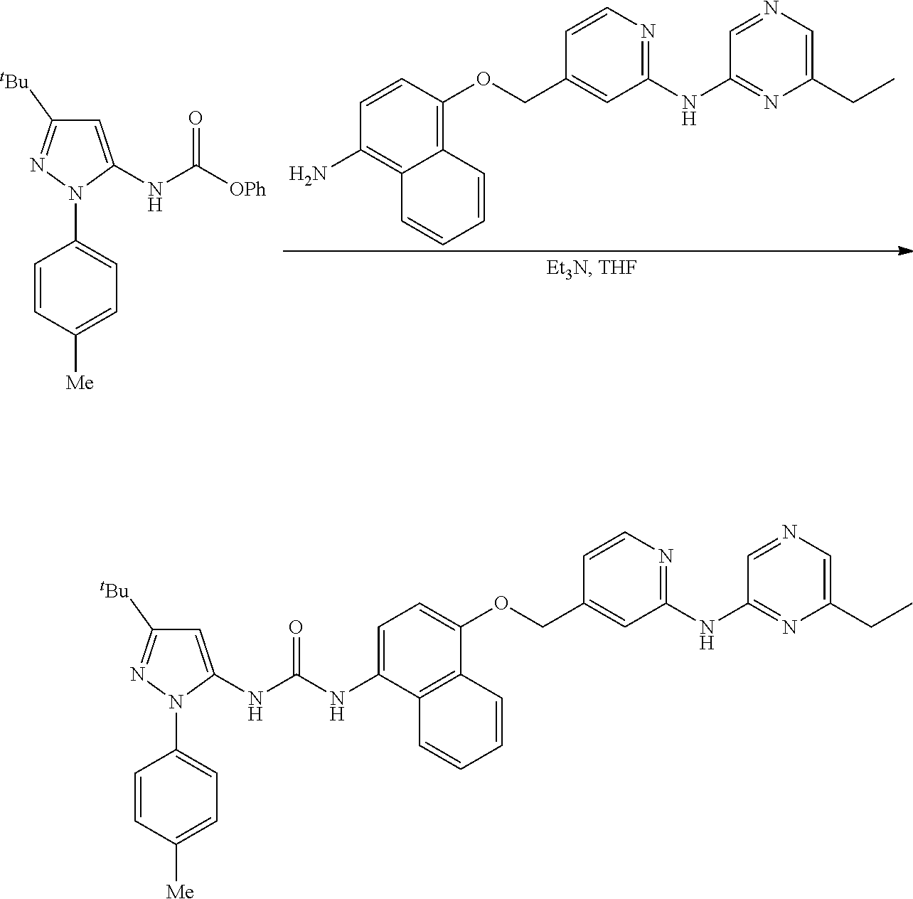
C1=CC(OCC2=CC(NC3=NC(CC)=CN=C3)=NC=C2)=C2C(=C1N)C=CC=C2.C1=C(NC([OPh])=O)N(C2=CC=C([Me])C=C2)N=C1[tBu].C1=C(NC(NC2=CC([tBu])=NN2C2=CC=C([Me])C=C2)=O)C2=C(C(OCC3=CC(NC4=NC(CC)=CN=C4)=NC=C3)=C1)C=CC=C2
